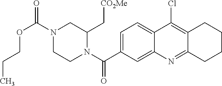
N1(C(OCCC)=O)CCN(C(=O)C2=CC=C3C(=C2)N=C2C(=C3Cl)CCCC2)C(C[CO2Me])C1
